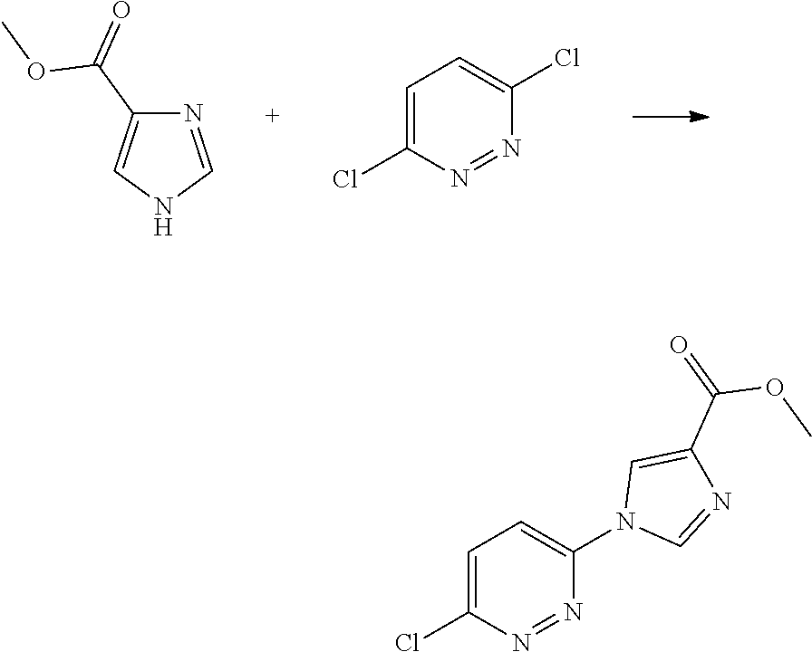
N1=CNC=C1C(=O)OC.C1=C(Cl)N=NC(Cl)=C1.C1=C(Cl)N=NC(N2C=NC(C(OC)=O)=C2)=C1
